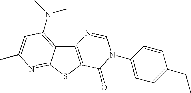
C12=C(SC3=NC(C)=CC(N(C)C)=C13)C(=O)N(C1=CC=C(CC)C=C1)C=N2
